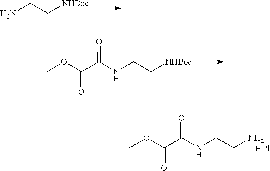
NCC[NHBoc].N(CC[NHBoc])C(C(OC)=O)=O.N(CCN)C(C(OC)=O)=O.Cl
